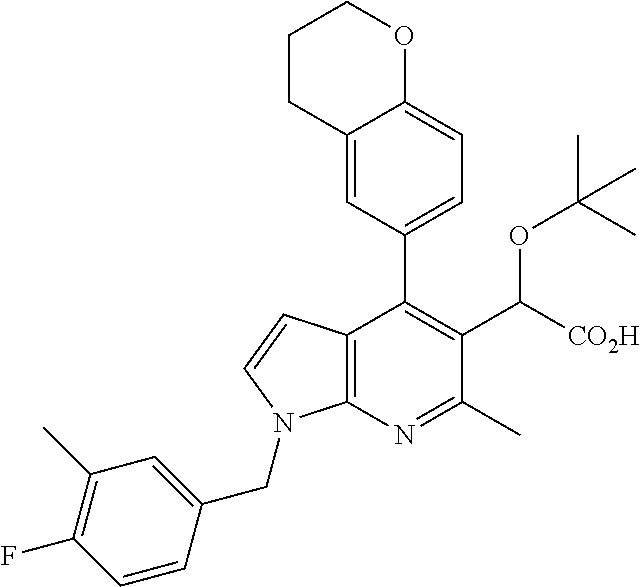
C12=C(N=C(C)C(C([CO2H])OC(C)(C)C)=C1C1=CC=C3C(=C1)CCCO3)N(CC1=CC(C)=C(F)C=C1)C=C2
